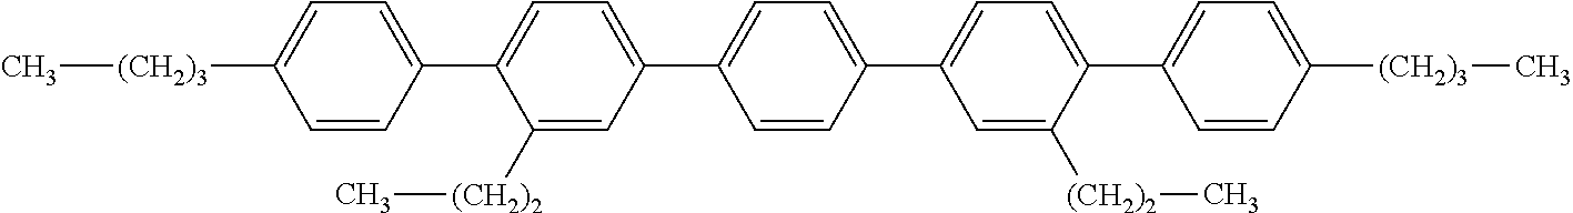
C1=CC([(CH2)3]C)=CC=C1C1=CC=C(C2=CC=C(C3=CC=C(C4=CC=C([(CH2)3]C)C=C4)C([(CH2)2]C)=C3)C=C2)C=C1[(CH2)2]C
